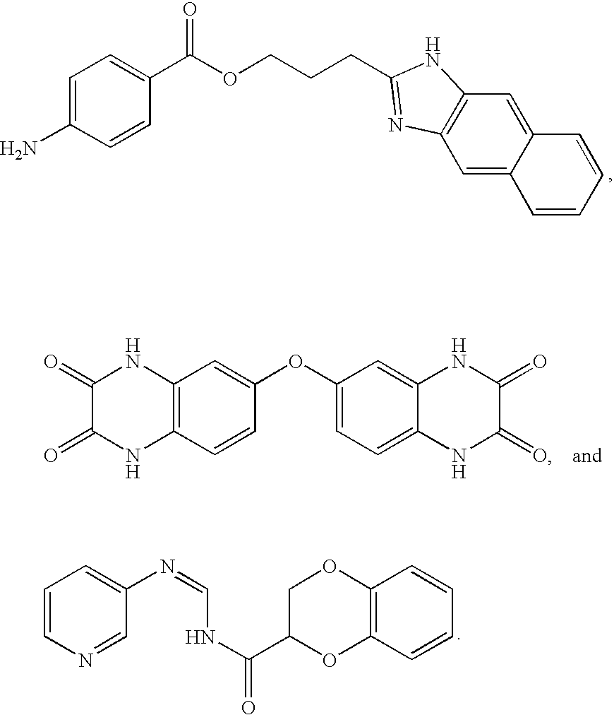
C1=C(N)C=CC(C(=O)OCCCC2=NC3=C(N2)C=C2C(=C3)C=CC=C2)=C1.C1=CN=CC(N=CNC(C2OC3=C(OC2)C=CC=C3)=O)=C1.C1(=O)C(=O)NC2=C(N1)C=C(OC1=CC=C3NC(=O)C(=O)NC3=C1)C=C2
